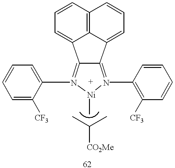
C12=N(C3=C([CF3])C=CC=C3)[Ni](C)N(C3=CC=CC=C3[CF3])=C1C1=CC=CC3=C1C2=CC=C3.CC(C)[CO2Me]
